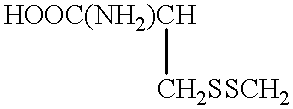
[CH2SSCH2][HOOC(NH2)CH]
